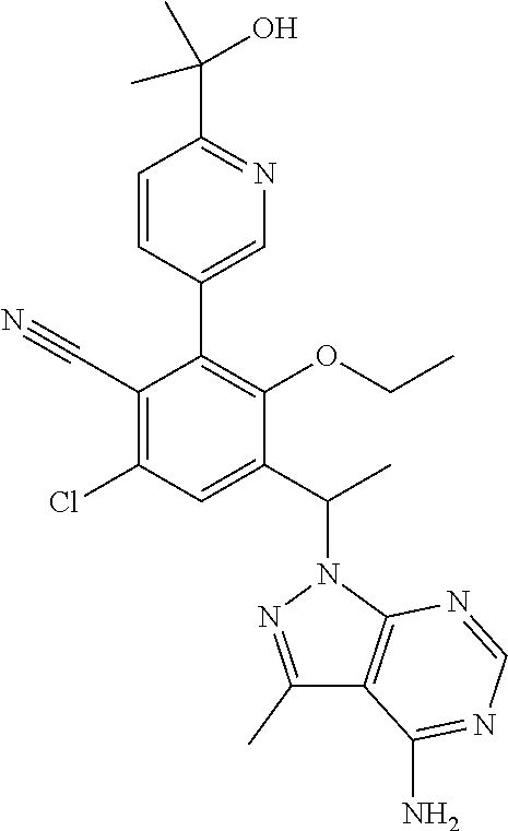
C1(C2=C(OCC)C(C(N3N=C(C)C4=C3N=CN=C4N)C)=CC(Cl)=C2C#N)=CN=C(C(C)(O)C)C=C1
